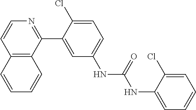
C12=C(C(C3=CC(NC(NC4=CC=CC=C4Cl)=O)=CC=C3Cl)=NC=C1)C=CC=C2
